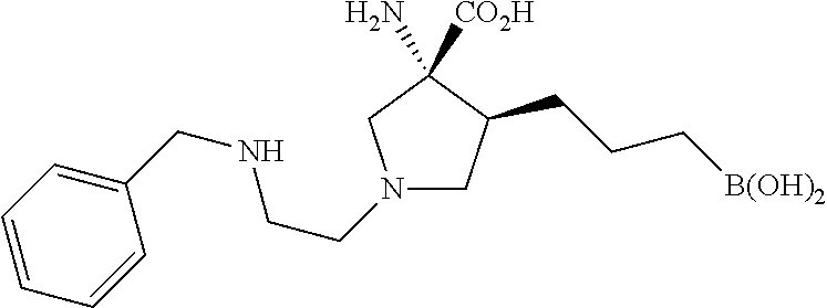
N1(CCNCC2=CC=CC=C2)CC(CCC[B(OH)2])C(N)([CO2H])C1
